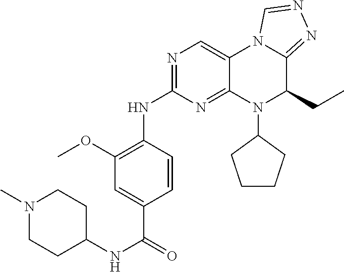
N(C1=NC=C2C(=N1)N(C1CCCC1)C(CC)C1=NN=CN21)C1=C(OC)C=C(C(=O)NC2CCN(C)CC2)C=C1
